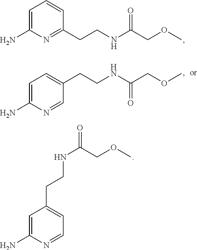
NC1=CC=CC(CCNC(COC)=O)=N1.NC1=CC=C(CCNC(COC)=O)C=N1.C1=C(N)N=CC=C1CCNC(=O)COC
